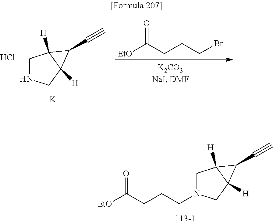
C1NCC2([H])C1([H])C2C#C.Cl.[K].BrCCCC([EtO])=O.C1N(CCCC([EtO])=O)CC2([H])C1([H])C2C#C
